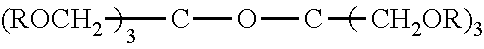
[(ROCH2]COC[CH2OR)3]
